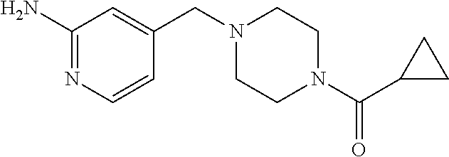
C1(N)=NC=CC(CN2CCN(C(C3CC3)=O)CC2)=C1
